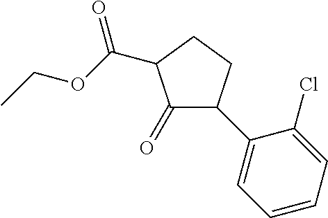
C1(=O)C(C2=CC=CC=C2Cl)CCC1C(OCC)=O
